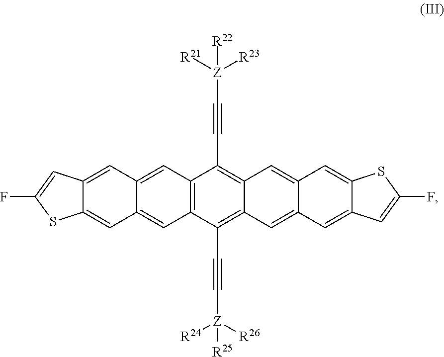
C12=C(C(C#C[Z]([R24])([R26])[R25])=C3C(=C1C#C[Z]([R23])([R21])[R22])C=C1C(=C3)C=C3C(=C1)SC(F)=C3)C=C1C(=C2)C=C2C(=C1)SC(F)=C2
